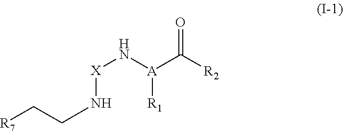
C(CN[X]N[A](C([R2])=O)[R1])[R7]
